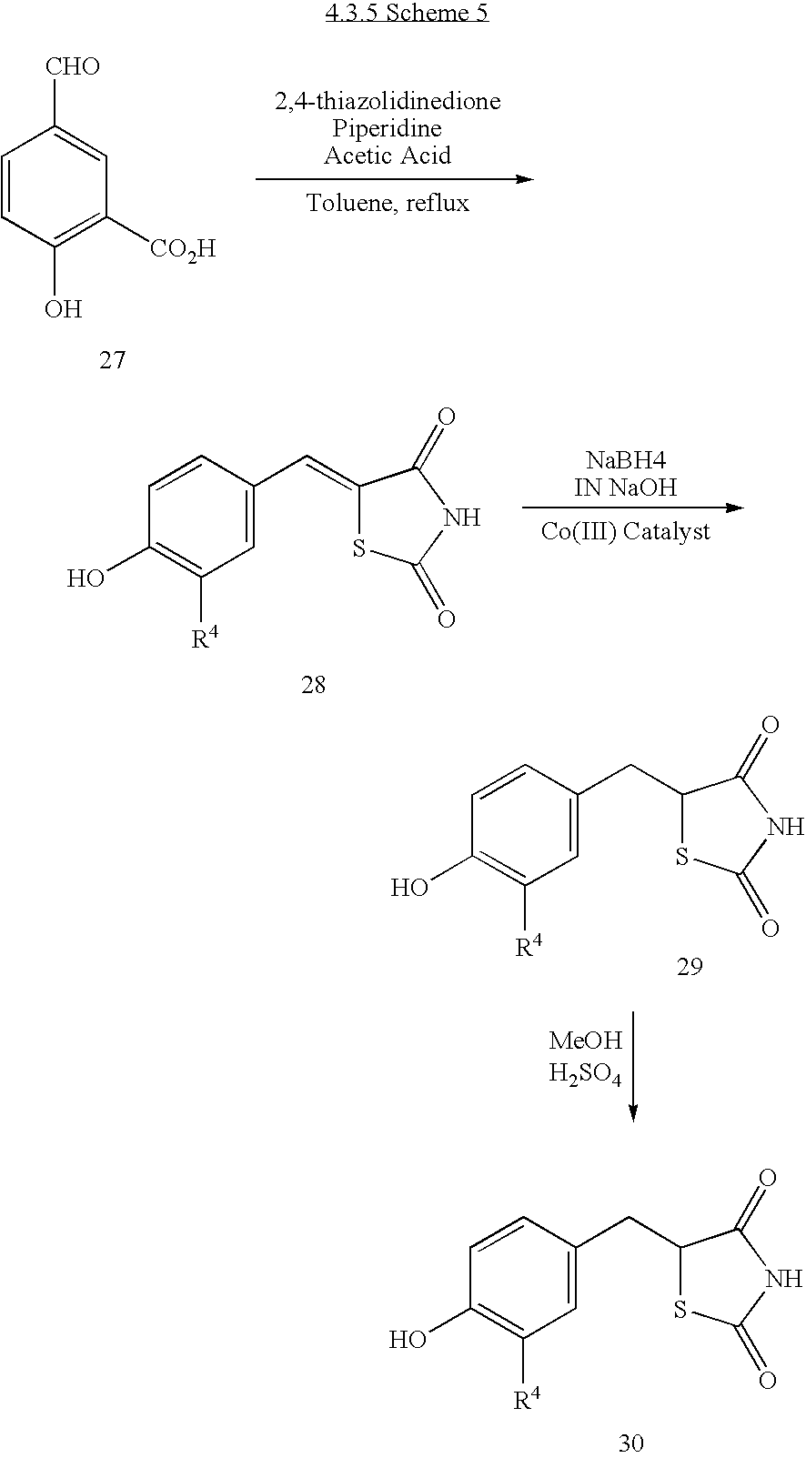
C1=C([CHO])C=CC(O)=C1[CO2H].C1=CC(C=C2SC(=O)NC2=O)=CC([R4])=C1O.C1=CC(CC2SC(=O)NC2=O)=CC([R4])=C1O.C1=CC(CC2SC(=O)NC2=O)=CC([R4])=C1O
